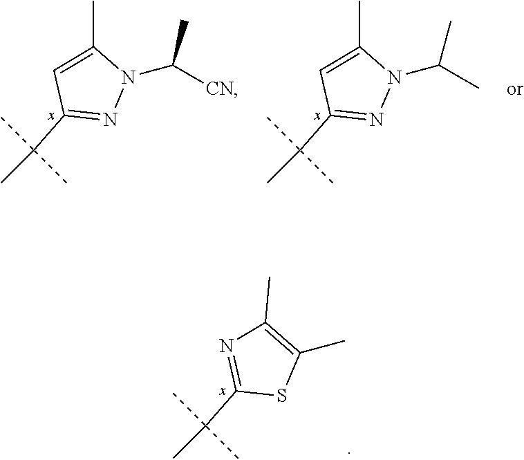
N1=C(C(C)(C)C)SC(C)=C1C.C1=C(C)N(C(C)[CN])N=C1C(C)(C)C.C1=C(C)N(C(C)C)N=C1C(C)(C)C
